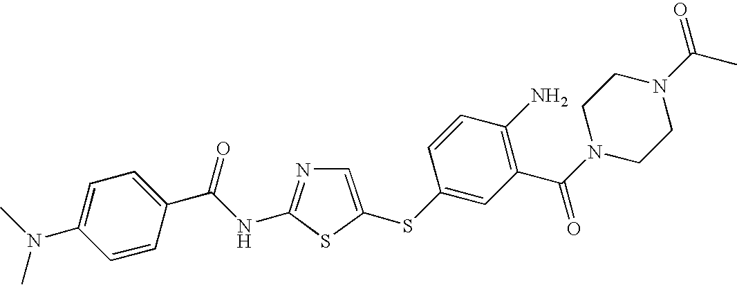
C1=C(SC2=CC(C(N3CCN(C(C)=O)CC3)=O)=C(N)C=C2)SC(NC(C2=CC=C(N(C)C)C=C2)=O)=N1
